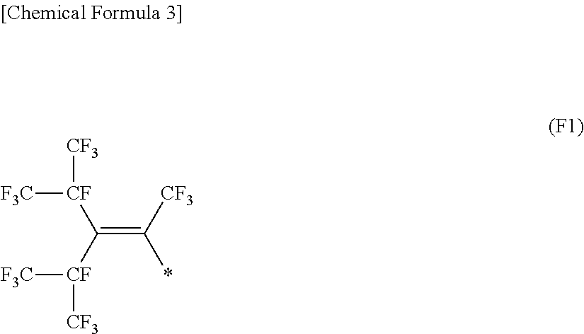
C(=C([CF3])*)([CF]([CF3])[F3C])[CF]([CF3])[F3C]
